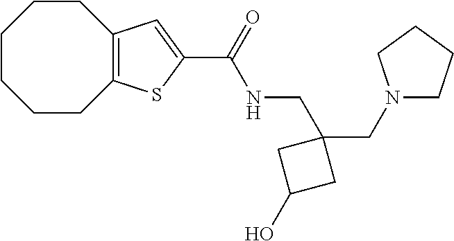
C1CCCC2=C(CC1)C=C(C(NCC1(CN3CCCC3)CC(O)C1)=O)S2
